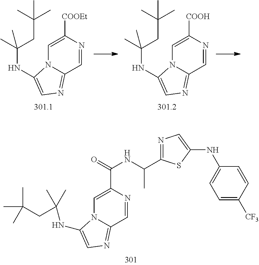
C1=C([COOEt])N=CC2=NC=C(NC(C)(CC(C)(C)C)C)N12.C1=C([COOH])N=CC2=NC=C(NC(C)(CC(C)(C)C)C)N12.C1=C(C(=O)NC(C2=NC=C(NC3=CC=C([CF3])C=C3)S2)C)N=CC2=NC=C(NC(CC(C)(C)C)(C)C)N12
